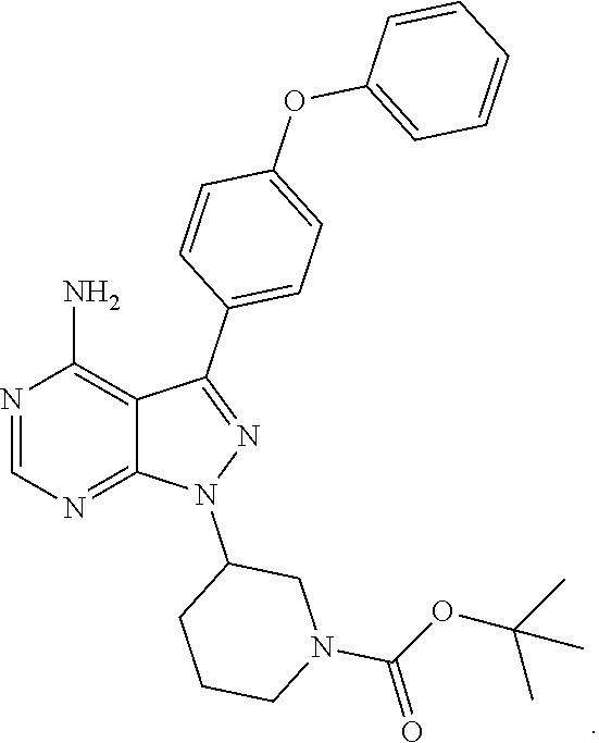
N1=CN=C2C(=C1N)C(C1=CC=C(OC3=CC=CC=C3)C=C1)=NN2C1CCCN(C(OC(C)(C)C)=O)C1
